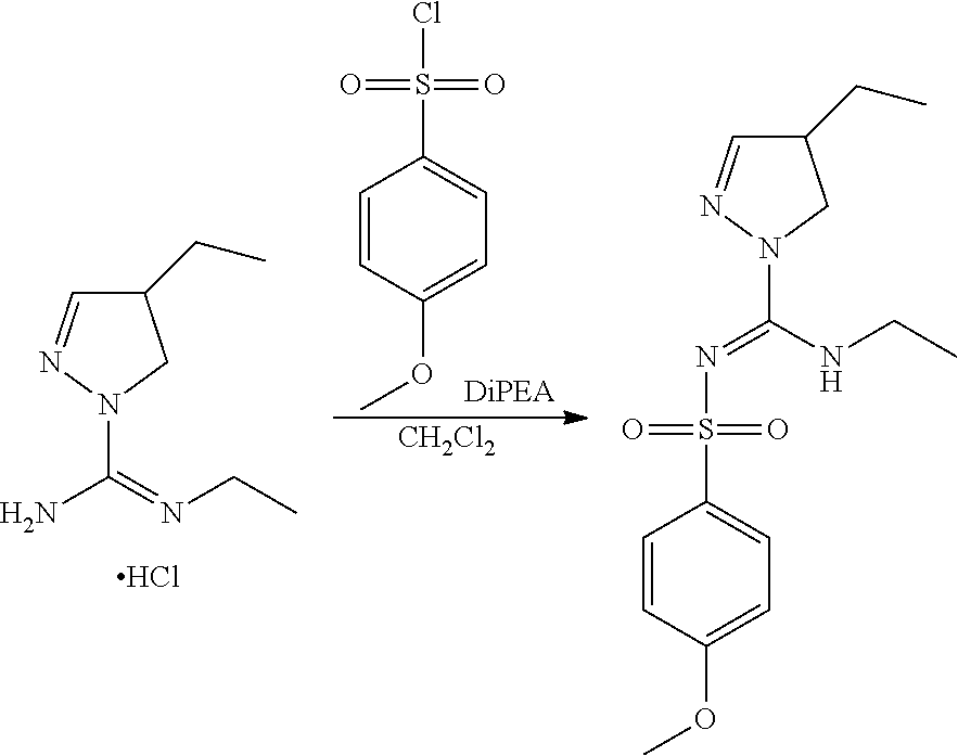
NC(=NCC)N1N=CC(CC)C1.Cl.C1=CC(OC)=CC=C1S(Cl)(=O)=O.[CH2Cl2].C1(CC)C=NN(C(NCC)=NS(C2=CC=C(OC)C=C2)(=O)=O)C1
